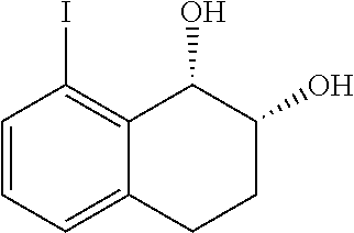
C1=CC=C2C(=C1I)C(O)C(O)CC2
